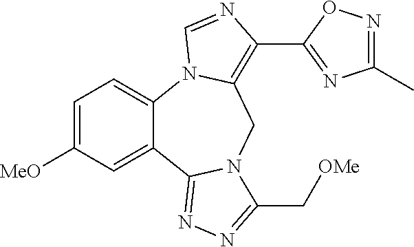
C1=C([MeO])C=C2C(=C1)N1C(=C(C3=NC(C)=NO3)N=C1)CN1C2=NN=C1C[OMe]
